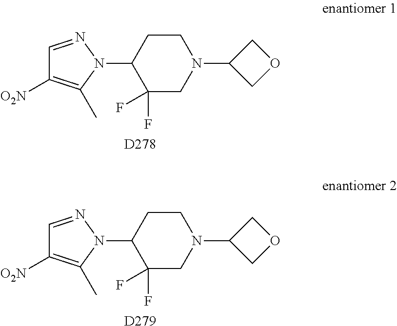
C1=NN(C2C(F)(F)CN(C3COC3)CC2)C(C)=C1[O2N].[D278].C1=NN(C2C(F)(F)CN(C3COC3)CC2)C(C)=C1[O2N].[D279]
